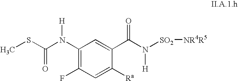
S(C(N([H])C1=C(F)C=C([Ra])C(C(=O)N([H])[SO2][NR4R5])=C1)=O)C
